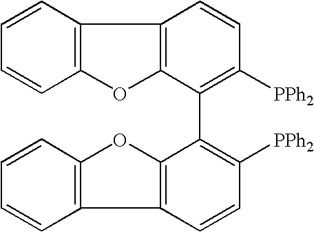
C1=CC2=C(C=C1)C1=C(O2)C(C2=C([PPh2])C=CC3=C2OC2=C3C=CC=C2)=C([PPh2])C=C1
